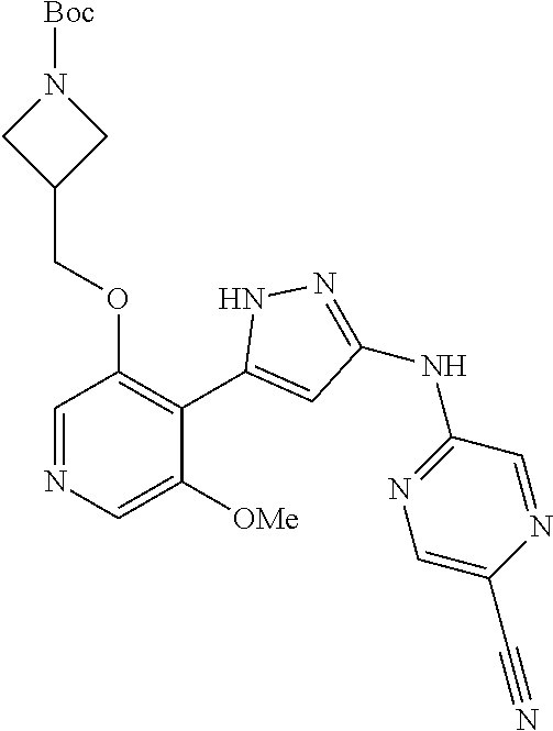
C1=NC=C([OMe])C(C2=CC(NC3=NC=C(C#N)N=C3)=NN2)=C1OCC1CN([Boc])C1
